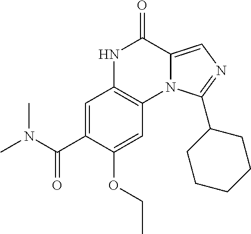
C1=C(C(N(C)C)=O)C(OCC)=CC2=C1NC(=O)C1=CN=C(C3CCCCC3)N21
